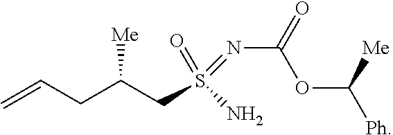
C=CCC(CS(N)(=NC(OC([Ph])[Me])=O)=O)[Me]
